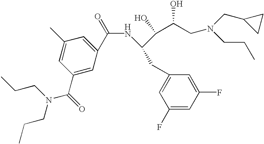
C1(F)=CC(F)=CC(CC(NC(=O)C2=CC(C)=CC(C(=O)N(CCC)CCC)=C2)C(C(CN(CCC)CC2CC2)O)O)=C1
